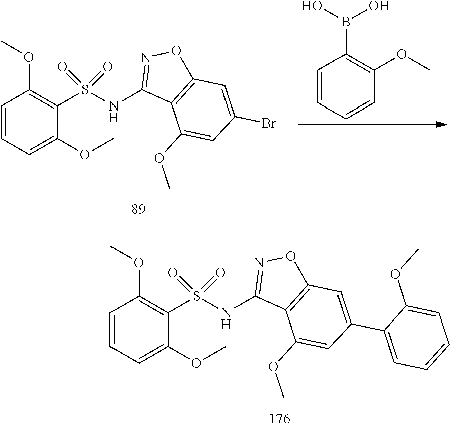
C1=CC=C(OC)C(S(NC2=NOC3=C2C(OC)=CC(Br)=C3)(=O)=O)=C1OC.C1=CC=CC(OC)=C1B(O)O.C1=CC=C(OC)C(S(NC2=NOC3=C2C(OC)=CC(C2=CC=CC=C2OC)=C3)(=O)=O)=C1OC
